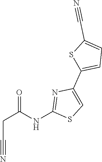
C1(C#N)=CC=C(C2=CSC(NC(CC#N)=O)=N2)S1
